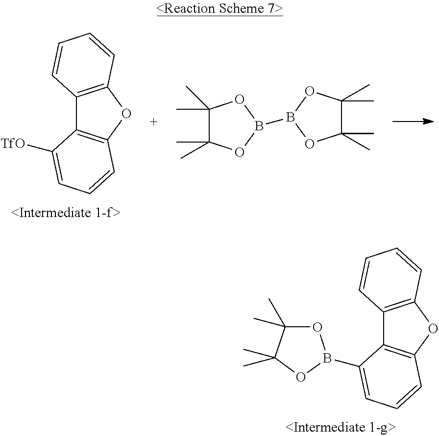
C12=C(OC3=C1C(B1OC(C)(C)C(C)(C)O1)=CC=C3)C=CC=C2.C12=C(OC3=C1C([TfO])=CC=C3)C=CC=C2.C1(C)(C)C(C)(C)OB(B2OC(C)(C)C(C)(C)O2)O1
